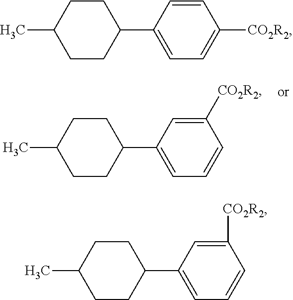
C1CC(C)CCC1C1=CC=CC([CO2R2])=C1.C1CC(C)CCC1C1=CC=C([CO2R2])C=C1.C1CC(C)CCC1C1=CC=CC([CO2R2])=C1
